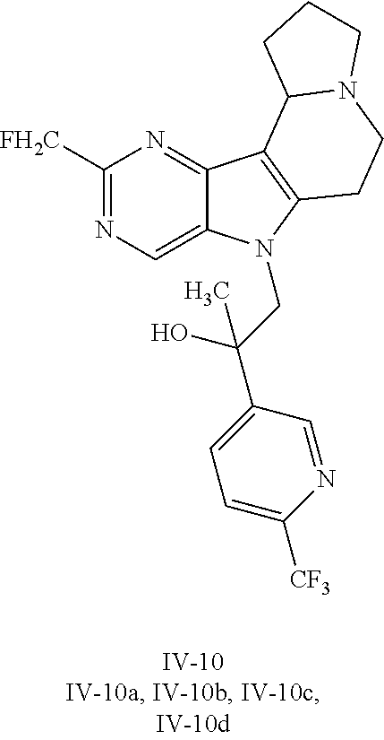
C1([FH2C])=NC=C2C(=N1)C1=C(N2CC(C2=CC=C([CF3])N=C2)(O)C)CCN2C1CCC2
